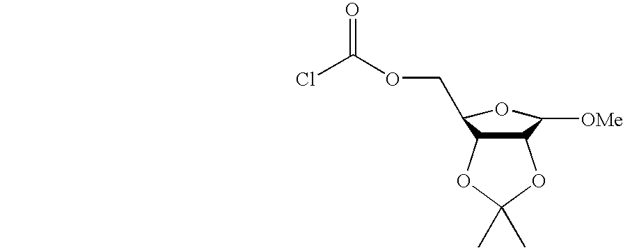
O1C(C)(C)OC2C1C(COC(Cl)=O)OC2[OMe]
